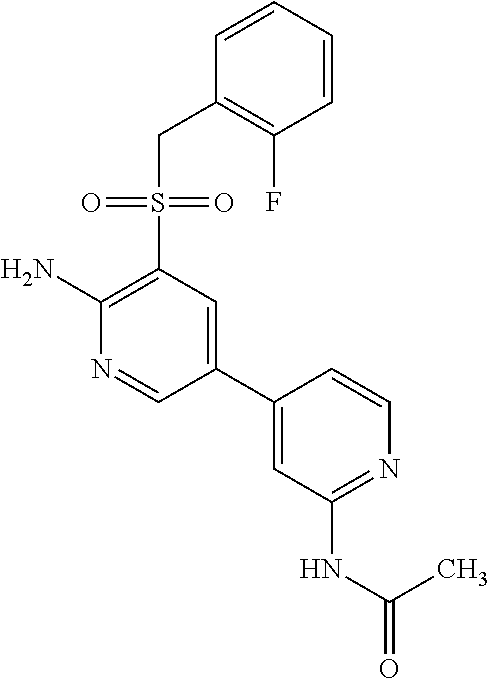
C1=CC(C2=CC(S(CC3=C(F)C=CC=C3)(=O)=O)=C(N)N=C2)=CC(NC(=O)C)=N1
